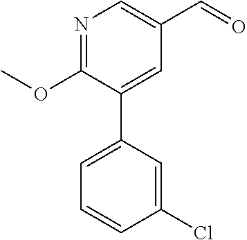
C1(OC)=NC=C(C=O)C=C1C1=CC=CC(Cl)=C1
